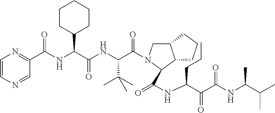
C1=CN=CC(C(NC(C(NC(C(=O)N2CC3C(C2C(=O)NC(C(C(NC(C(C)C)C)=O)=O)CCC)CCC3)C(C)(C)C)=O)C2CCCCC2)=O)=N1
